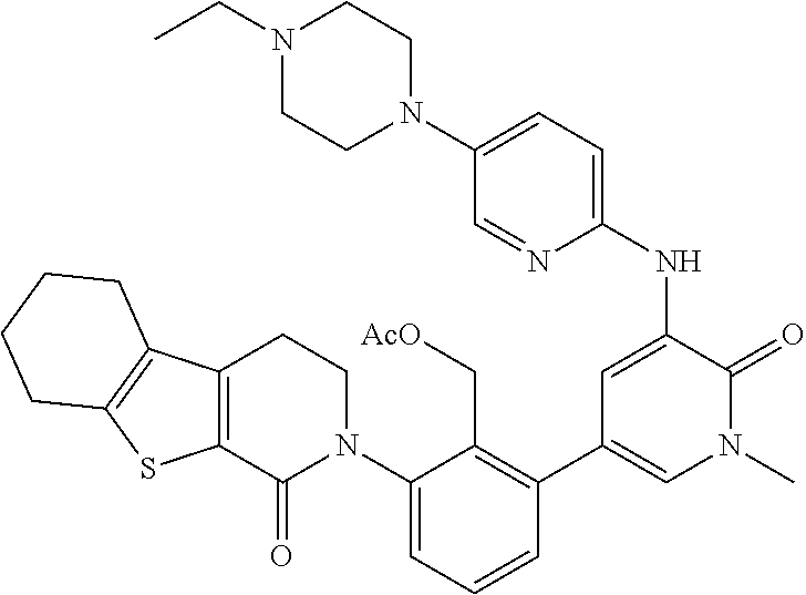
C1=C(N2CCC3=C(C2=O)SC2=C3CCCC2)C(C[AcO])=C(C2=CN(C)C(=O)C(NC3=CC=C(N4CCN(CC)CC4)C=N3)=C2)C=C1
